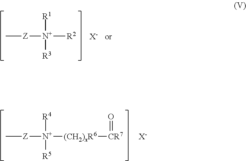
C[Z][N+]([R2])([R1])[R3].[X-].C[Z][N+]([(CH2)xR6][CR7]=O)([R4])[R5].[X-]
